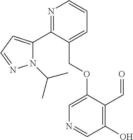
N1(C(C)C)C(C2=NC=CC=C2COC2=CN=CC(O)=C2C=O)=CC=N1
